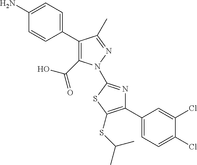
C1(C2=CC=C(N)C=C2)=C(C(=O)O)N(C2=NC(C3=CC=C(Cl)C(Cl)=C3)=C(SC(C)C)S2)N=C1C
